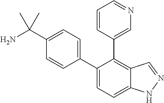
C1(C(N)(C)C)=CC=C(C2=CC=C3C(=C2C2=CN=CC=C2)C=NN3)C=C1
